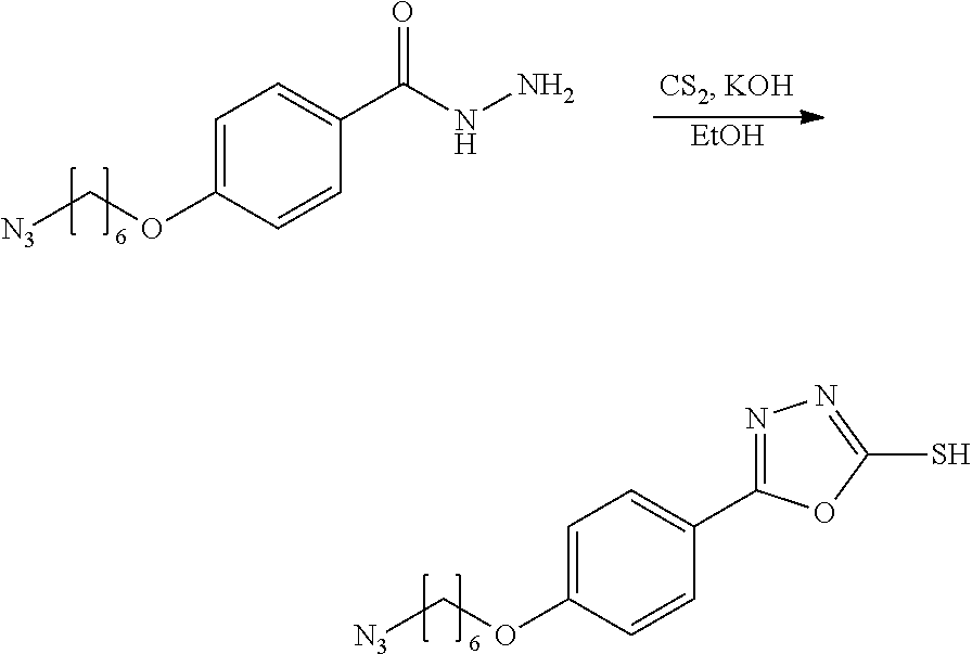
[EtOH].C1=C(OC[N3])C=CC(C(NN)=O)=C1.C1=C(OC[N3])C=CC(C2=NN=C(S)O2)=C1
